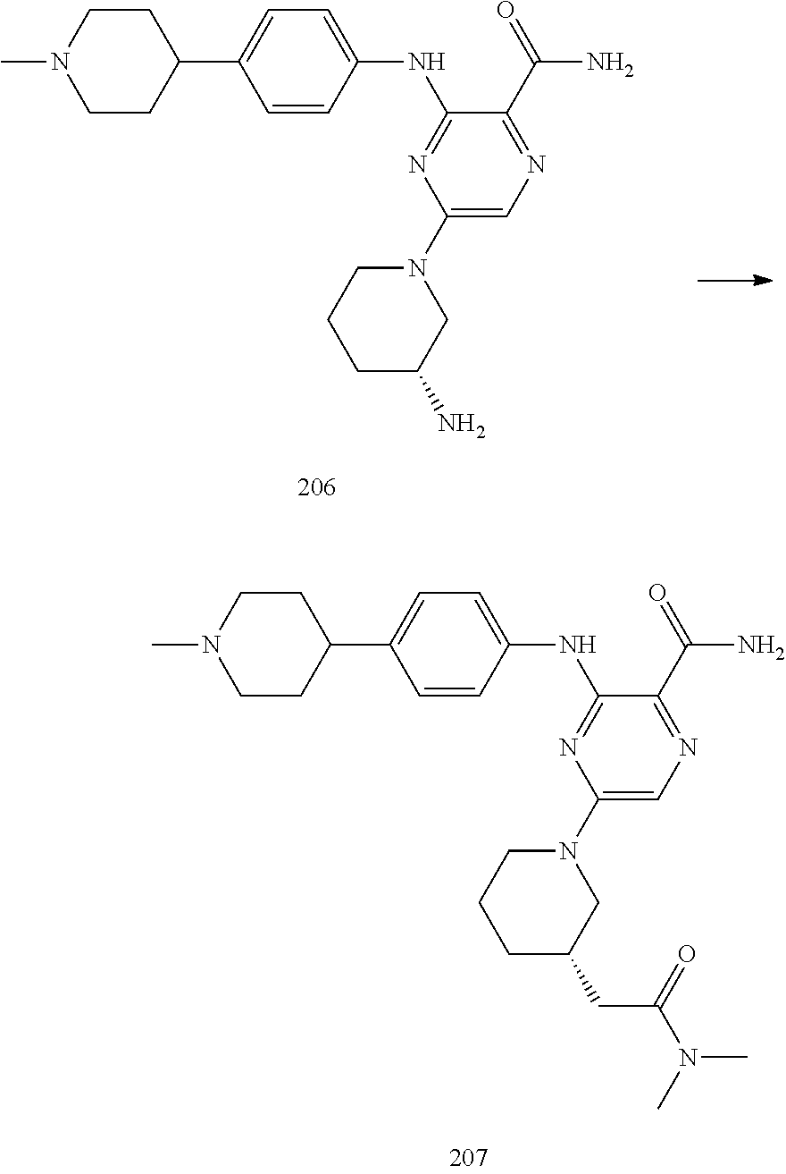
N(C1=NC(N2CCCC(N)C2)=CN=C1C(=O)N)C1=CC=C(C2CCN(C)CC2)C=C1.N(C1=NC(N2CCCC(CC(N(C)C)=O)C2)=CN=C1C(=O)N)C1=CC=C(C2CCN(C)CC2)C=C1
